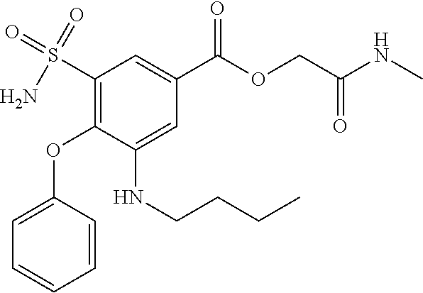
C1=C(OC2=C(S(N)(=O)=O)C=C(C(=O)OCC(=O)NC)C=C2NCCCC)C=CC=C1
